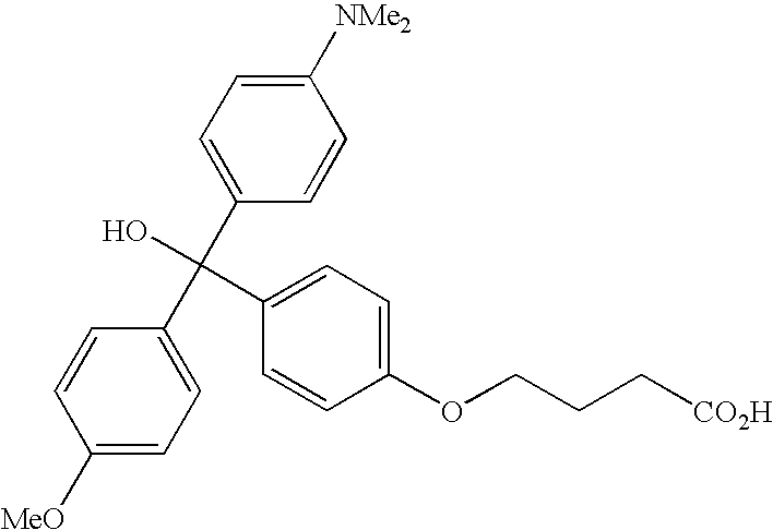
C1([MeO])=CC=C(C(C2=CC=C([NMe2])C=C2)(O)C2=CC=C(OCCC[CO2H])C=C2)C=C1
